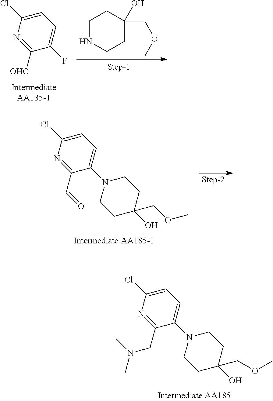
C1=C(Cl)N=C([OHC])C(F)=C1.C1NCCC(O)(COC)C1.C1=C(Cl)N=C(C=O)C(N2CCC(O)(COC)CC2)=C1.C1=C(Cl)N=C(CN(C)C)C(N2CCC(O)(COC)CC2)=C1
